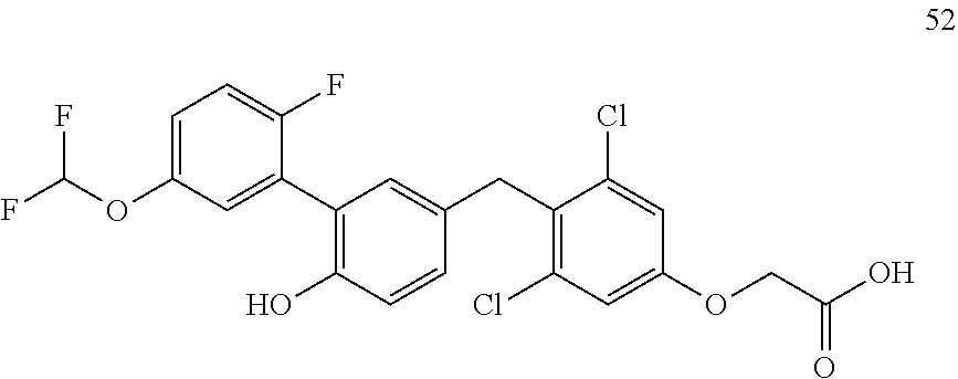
C1(C2=CC(OC(F)F)=CC=C2F)=C(O)C=CC(CC2=C(Cl)C=C(OCC(=O)O)C=C2Cl)=C1
